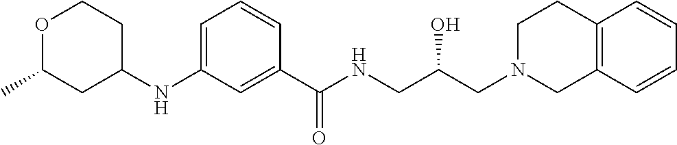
C1=CC=C(NC2CCOC(C)C2)C=C1C(NCC(CN1CC2=C(CC1)C=CC=C2)O)=O
